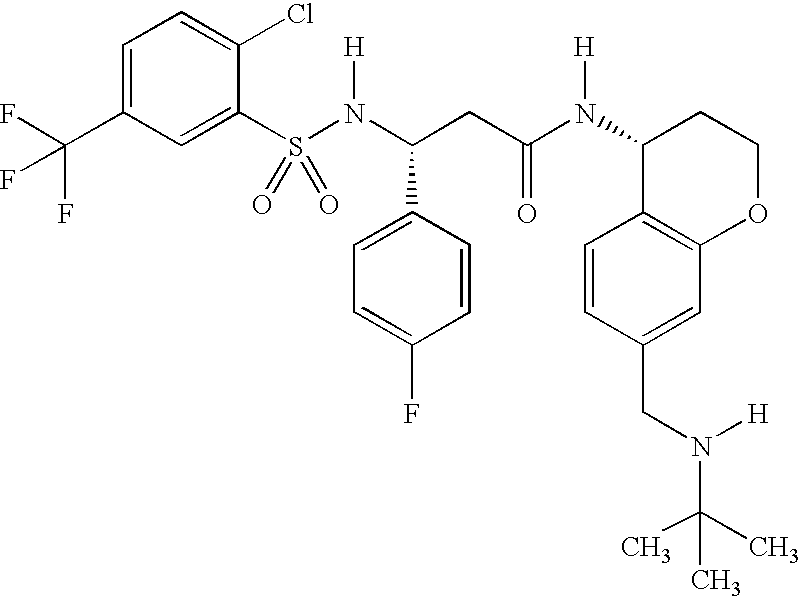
S(N(C(CC(N(C1C2=C(OCC1)C=C(CN(C(C)(C)C)[H])C=C2)[H])=O)C1=CC=C(F)C=C1)[H])(=O)(=O)C1=CC(C(F)(F)F)=CC=C1Cl
